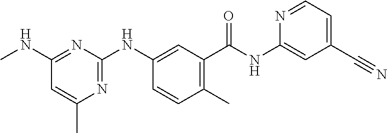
C1=CC(C)=C(C(NC2=CC(C#N)=CC=N2)=O)C=C1NC1=NC(C)=CC(NC)=N1
